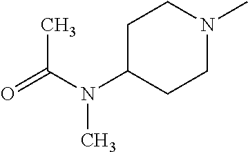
C1C(N(C(=O)C)C)CCN(C)C1
